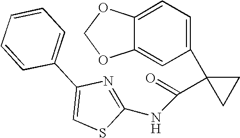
N1=C(NC(=O)C2(C3=CC=C4C(=C3)OCO4)CC2)SC=C1C1=CC=CC=C1
